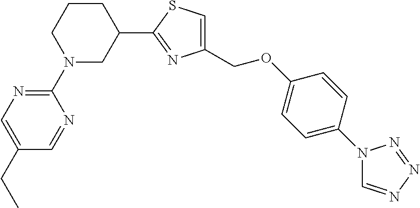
N1(C2=NC=C(CC)C=N2)CC(C2=NC(COC3=CC=C(N4C=NN=N4)C=C3)=CS2)CCC1
